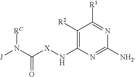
[J]N(C(=O)[X]NC1=C([R2])C([R1])=NC([NH2])=N1)[RC]
